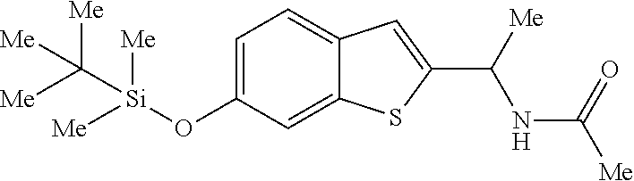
C1=C(O[Si](C([Me])([Me])[Me])([Me])[Me])C=C2C(=C1)C=C(C([Me])NC([Me])=O)S2
